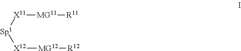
[X11]([Sp1][X12][MG12][R12])[MG11][R11]
